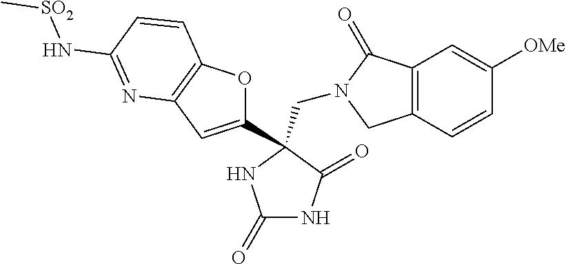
C(N1CC2=C(C1=O)C=C([OMe])C=C2)C1(C2=CC3=C(O2)C=CC(N[SO2]C)=N3)C(=O)NC(=O)N1
